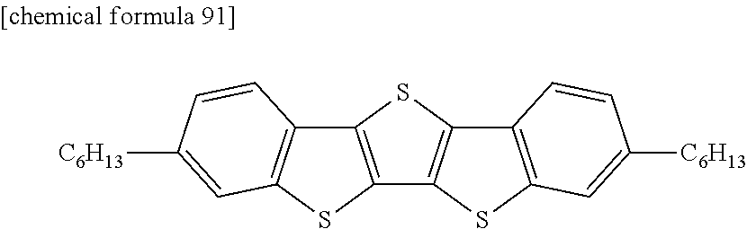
C12=C(SC3=C1C=CC([C6H13])=C3)C1=C(S2)C2=C(S1)C=C([C6H13])C=C2
